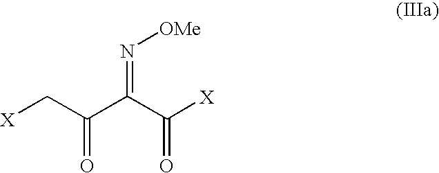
C(C(=N[OMe])C(=O)C[X])(=O)[X]
